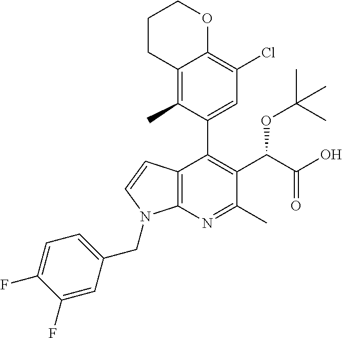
C12=C(N=C(C)C(C(C(O)=O)OC(C)(C)C)=C1C1=CC(Cl)=C3C(=C1C)CCCO3)N(CC1=CC=C(F)C(F)=C1)C=C2
